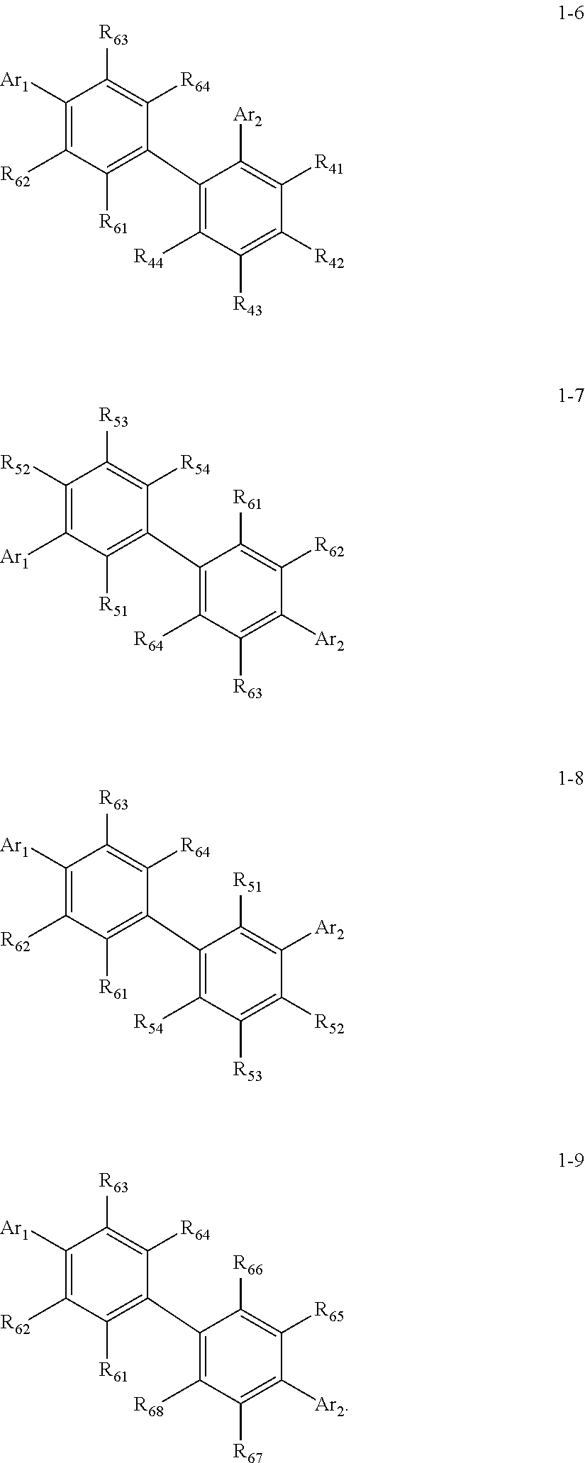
C1([Ar1])=C([R62])C([R61])=C(C2=C([R44])C([R43])=C([R42])C([R41])=C2[Ar2])C([R64])=C1[R63].C1([R52])=C([Ar1])C([R51])=C(C2=C([R64])C([R63])=C([Ar2])C([R62])=C2[R61])C([R54])=C1[R53].C1([Ar1])=C([R62])C([R61])=C(C2=C([R54])C([R53])=C([R52])C([Ar2])=C2[R51])C([R64])=C1[R63].C1([Ar1])=C([R62])C([R61])=C(C2=C([R68])C([R67])=C([Ar2])C([R65])=C2[R66])C([R64])=C1[R63]
